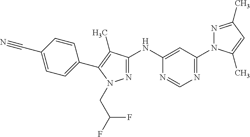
N(C1=CC(N2N=C(C)C=C2C)=NC=N1)C1=NN(CC(F)F)C(C2=CC=C(C#N)C=C2)=C1C
